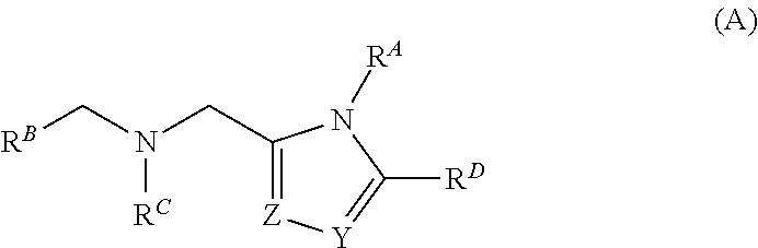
C1(CN(C[RB])[RC])=[Z][Y]=C([RD])N1[RA]
